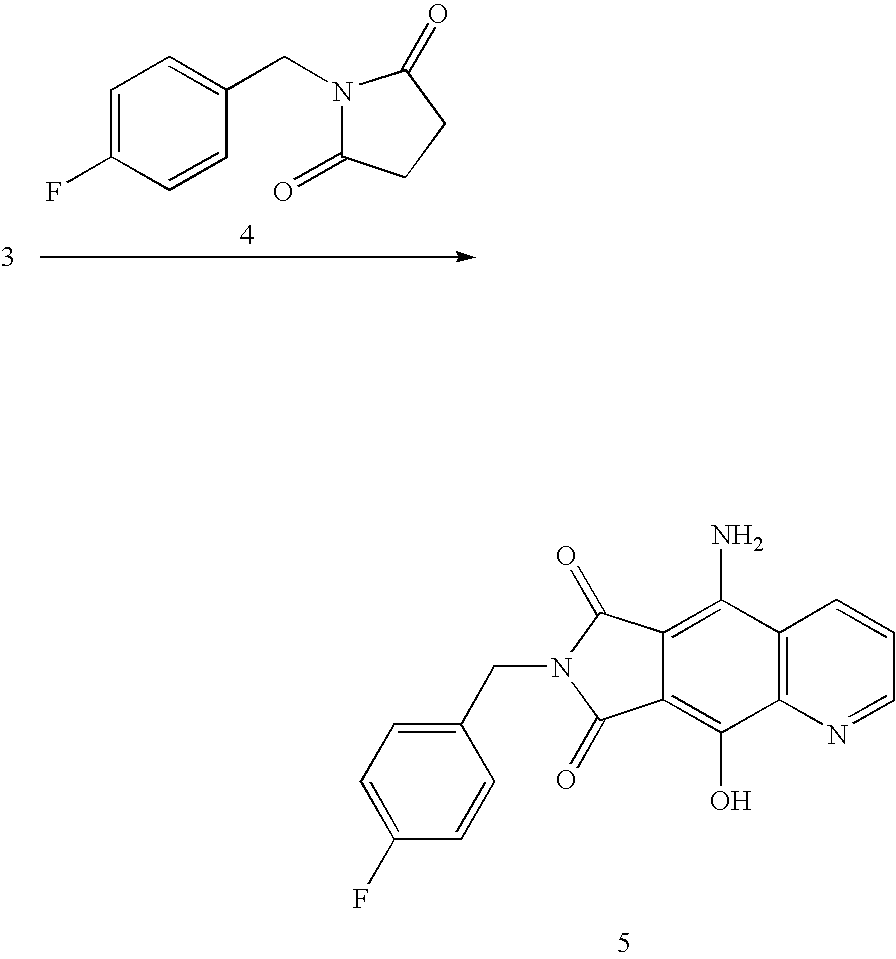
C12=C(N=CC=C1)C(O)=C1C(=C2N)C(=O)N(CC2=CC=C(F)C=C2)C1=O.C1=C(F)C=CC(CN2C(=O)CCC2=O)=C1
